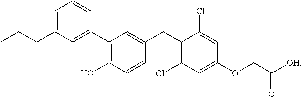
C1=C(CCC)C=C(C2=C(O)C=CC(CC3=C(Cl)C=C(OCC([OH])=O)C=C3Cl)=C2)C=C1
